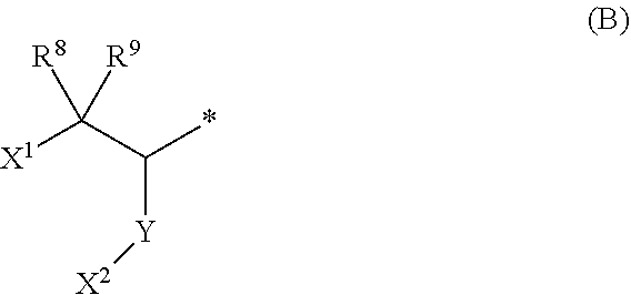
[X1]C(C(*)[Y][X2])([R8])[R9]
